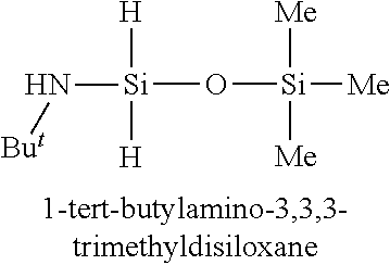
[Si](O[Si]([Me])([Me])[Me])([H])([H])N[But]
